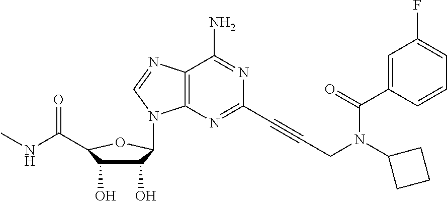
C12=C(N=C(C#CCN(C3CCC3)C(C3=CC(F)=CC=C3)=O)N=C1N)N(C1C(O)C(O)C(C(=O)NC)O1)C=N2
